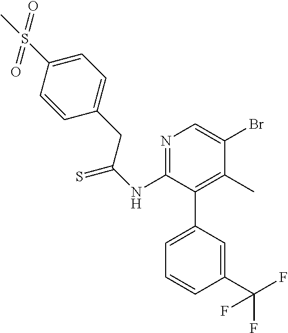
N1=C(NC(CC2=CC=C(S(C)(=O)=O)C=C2)=S)C(C2=CC=CC(C(F)(F)F)=C2)=C(C)C(Br)=C1
